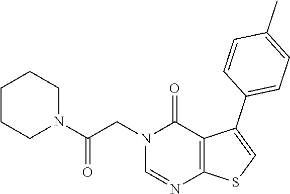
N1(CC(N2CCCCC2)=O)C=NC2=C(C1=O)C(C1=CC=C(C)C=C1)=CS2
